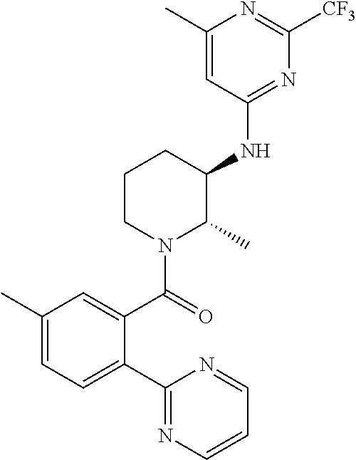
C1(C)=CC(NC2CCCN(C(=O)C3=CC(C)=CC=C3C3=NC=CC=N3)C2C)=NC([CF3])=N1
